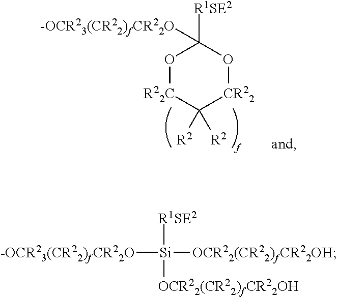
O1[R22C]C([R2])([R2])[CR22]OC1([-OCR23(CR22)fCR22O])[R1SE2].[Si]([-OCR23(CR22)fCR22O])([OCR22(CR22)fCR22OH])([R1SE2])[OCR22(CR22)fCR22OH]
